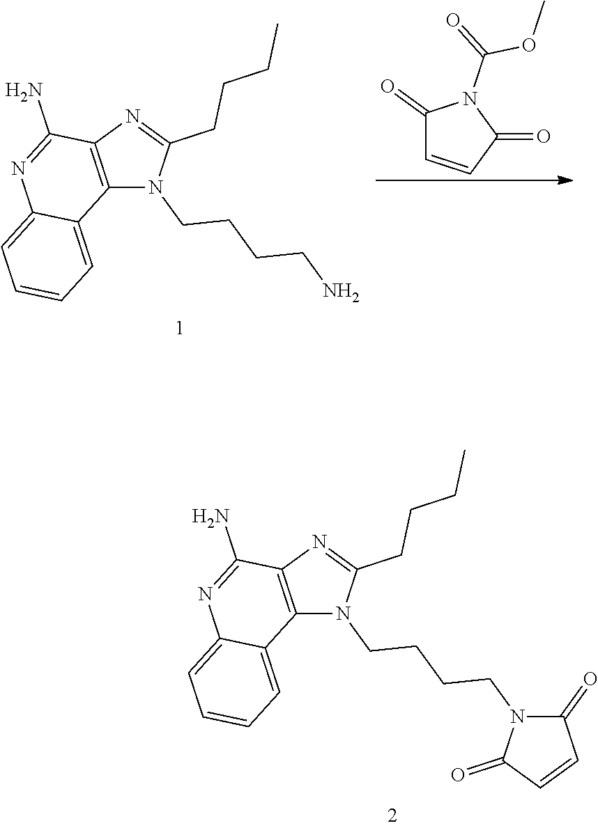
C12=C(N=C(CCCC)N1CCCCN1C(=O)C=CC1=O)C(N)=NC1=CC=CC=C21.C12=C(N=C(CCCC)N1CCCCN)C(N)=NC1=CC=CC=C21.C1(=O)C=CC(=O)N1C(=O)OC
